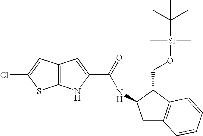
C12=C(C=C(Cl)S1)C=C(C(NC1CC3=C(C1CO[Si](C(C)(C)C)(C)C)C=CC=C3)=O)N2
